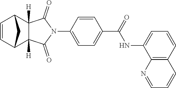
C1=CC2C3([H])C([H])(C1C2)C(=O)N(C1=CC=C(C(=O)NC2=CC=CC4=C2N=CC=C4)C=C1)C3=O
